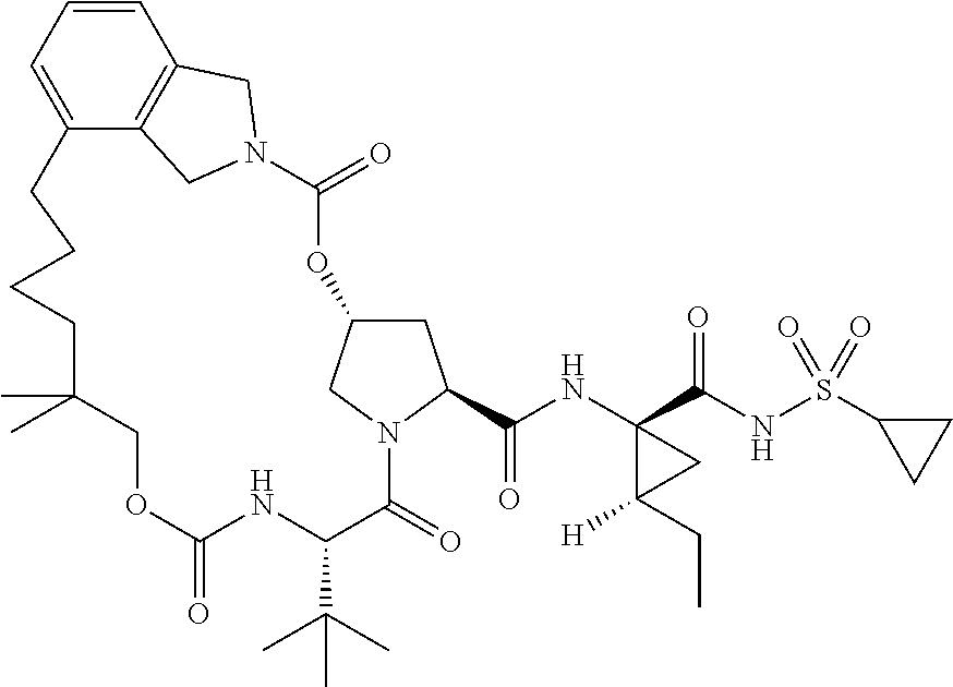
O1C(=O)NC(C(C)(C)C)C(=O)N2C(C(=O)NC3(C(=O)NS(C4CC4)(=O)=O)C(CC)([H])C3)CC(C2)OC(=O)N2CC3=C(C=CC=C3CCCCC(C)(C)C1)C2
